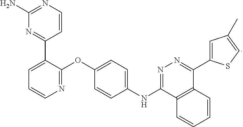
C1=CN=C(N)N=C1C1=CC=CN=C1OC1=CC=C(NC2=NN=C(C3=CC(C)=CS3)C3=C2C=CC=C3)C=C1
